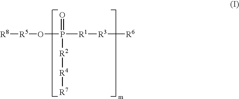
[R5](OP([R1][R3][R6])(=O)[R2][R4][R7])[R8]
